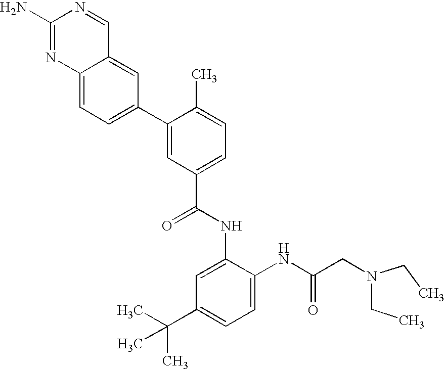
C1(N)=NC2=CC=C(C3=CC(C(NC4=CC(C(C)(C)C)=CC=C4NC(CN(CC)CC)=O)=O)=CC=C3C)C=C2C=N1
